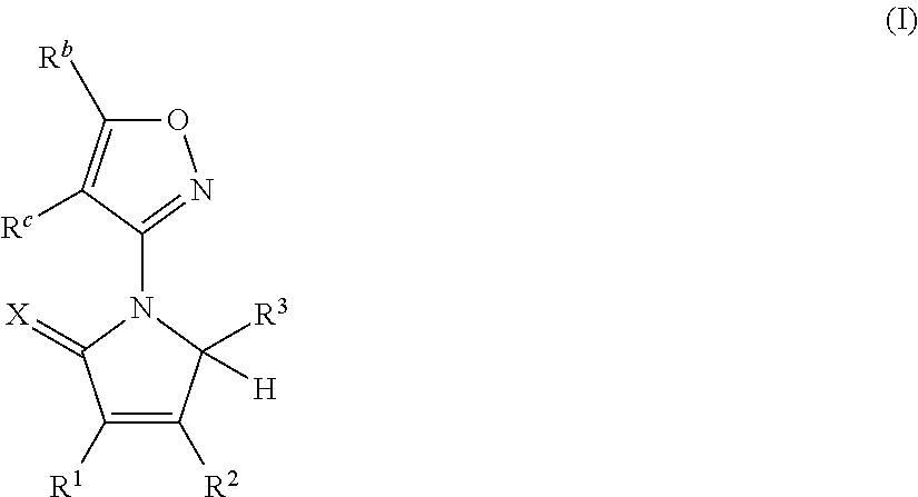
O1C([Rb])=C([Rc])C(N2C([R3])([H])C([R2])=C([R1])C2=[X])=N1
